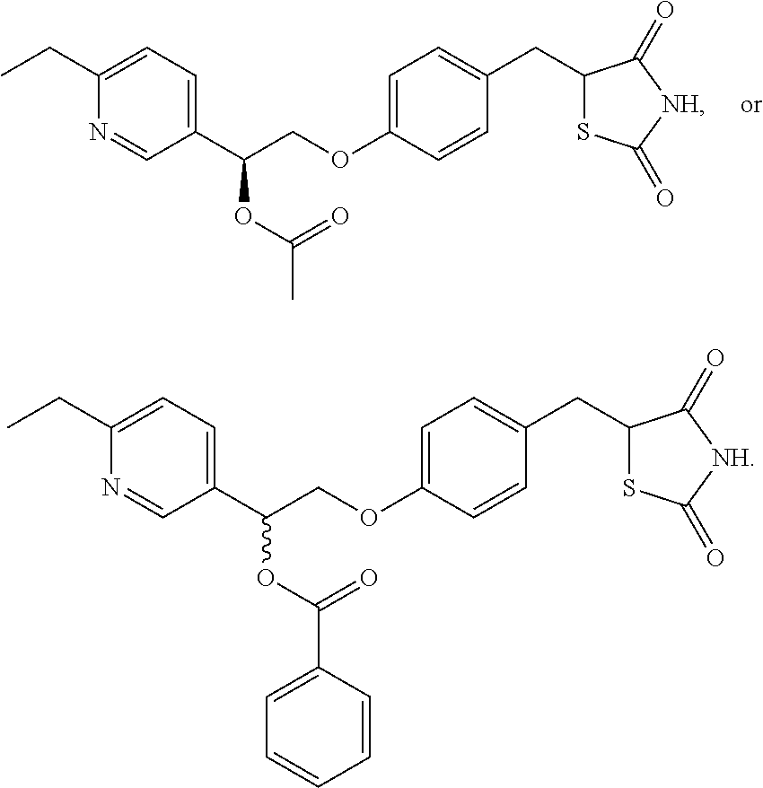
C1(CC)=CC=C(C(COC2=CC=C(CC3SC(=O)[NH]C3=O)C=C2)OC(C)=O)C=N1.C1(CC)=CC=C(C(COC2=CC=C(CC3SC(=O)[NH]C3=O)C=C2)OC(C2=CC=CC=C2)=O)C=N1
